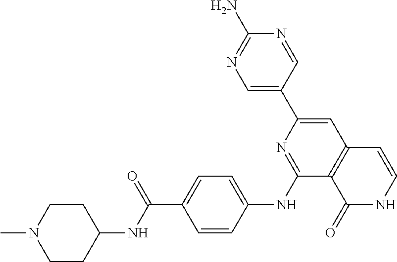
N1=CC(C2=CC3=C(C(NC4=CC=C(C(=O)NC5CCN(C)CC5)C=C4)=N2)C(=O)NC=C3)=CN=C1N
